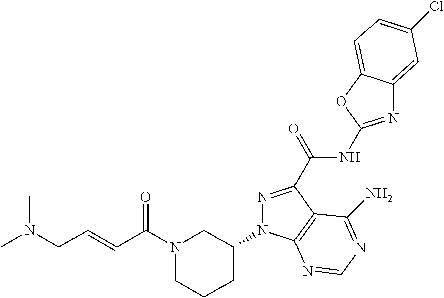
N1=C(C(NC2=NC3=CC(Cl)=CC=C3O2)=O)C2=C(N1C1CN(C(C=CCN(C)C)=O)CCC1)N=CN=C2N
